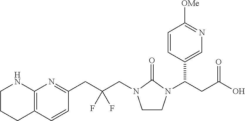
C1CCC2=C(N1)N=C(CC(CN1CCN(C(CC(O)=O)C3=CN=C([OMe])C=C3)C1=O)(F)F)C=C2
